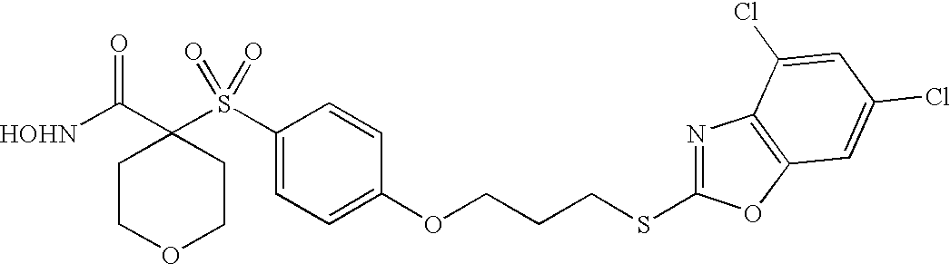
[HOHN]C(C1(S(C2=CC=C(OCCCSC3=NC4=C(O3)C=C(Cl)C=C4Cl)C=C2)(=O)=O)CCOCC1)=O
